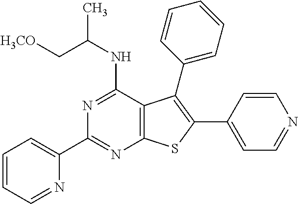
C12=C(C(NC(C[H3CO])C)=NC(C3=CC=CC=N3)=N1)C(C1=CC=CC=C1)=C(C1=CC=NC=C1)S2
